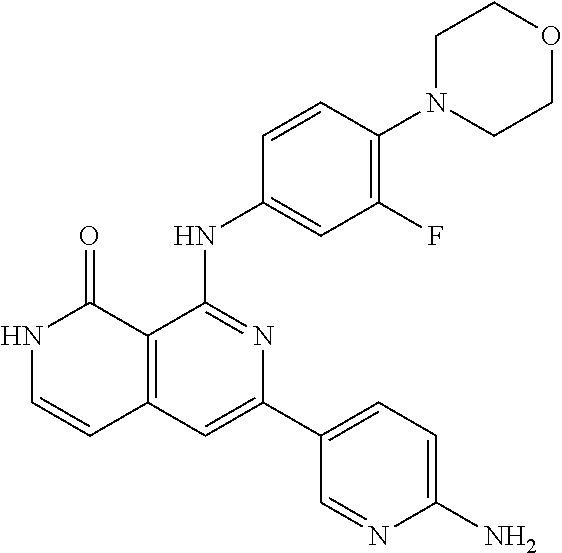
C1=CC(NC2=NC(C3=CC=C(N)N=C3)=CC3=C2C(=O)NC=C3)=CC(F)=C1N1CCOCC1
